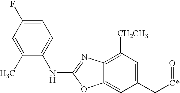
C1(C)=CC(F)=CC=C1NC1=NC2=C([CH2CH3])C=C(C[C*]=O)C=C2O1
